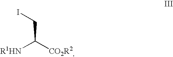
[R1HN]C(CI)[CO2R2]
